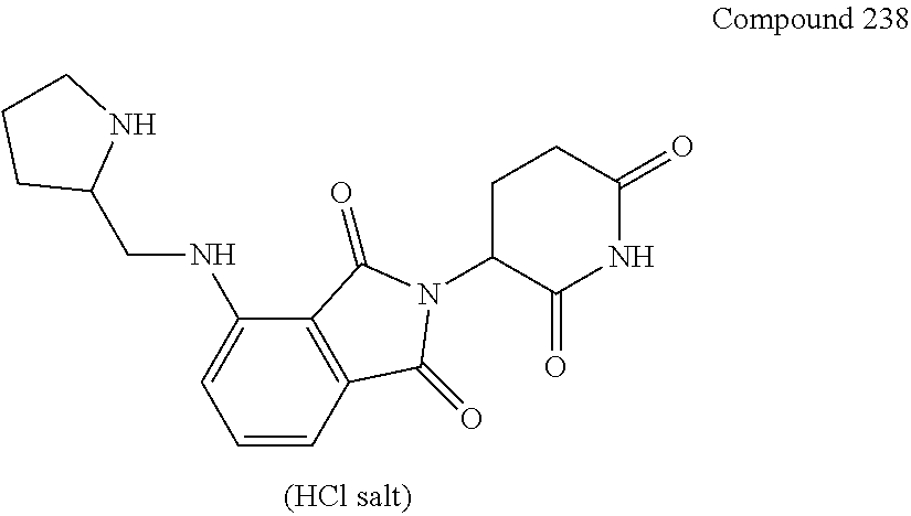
C12=C(C(=O)N(C3C(=O)NC(=O)CC3)C1=O)C(NCC1NCCC1)=CC=C2
